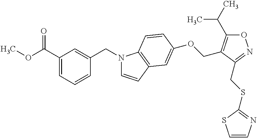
O(C(C1=CC=CC(CN2C=CC3=C2C=CC(OCC2=C(C(C)C)ON=C2CSC2=NC=CS2)=C3)=C1)=O)C
